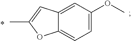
C1=C(OC)C=C2C(=C1)OC(C)=C2
